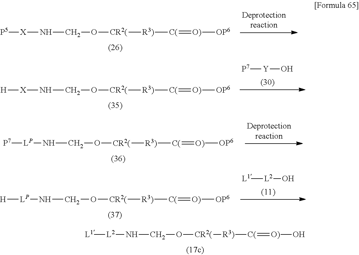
[P5][X]NCO[CR2(][R3)][C(]=[O)][OP6].[H][X]NCO[CR2(][R3)][C(]=[O)][OP6].[P7][Y]O.[P7][LP]NCO[CR2(][R3)][C(]=[O)][OP6].[L1][L2]NCO[CR2(][R3)][C(]=[O)]O.[H][LP]NCO[CR2(][R3)][C(]=[O)][OP6].[L1][L2]O
